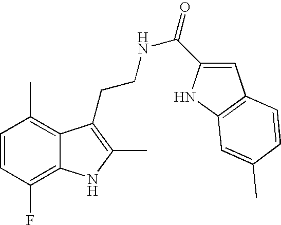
C1=CC(F)=C2C(=C1C)C(CCNC(=O)C1=CC3=C(N1)C=C(C)C=C3)=C(C)N2
